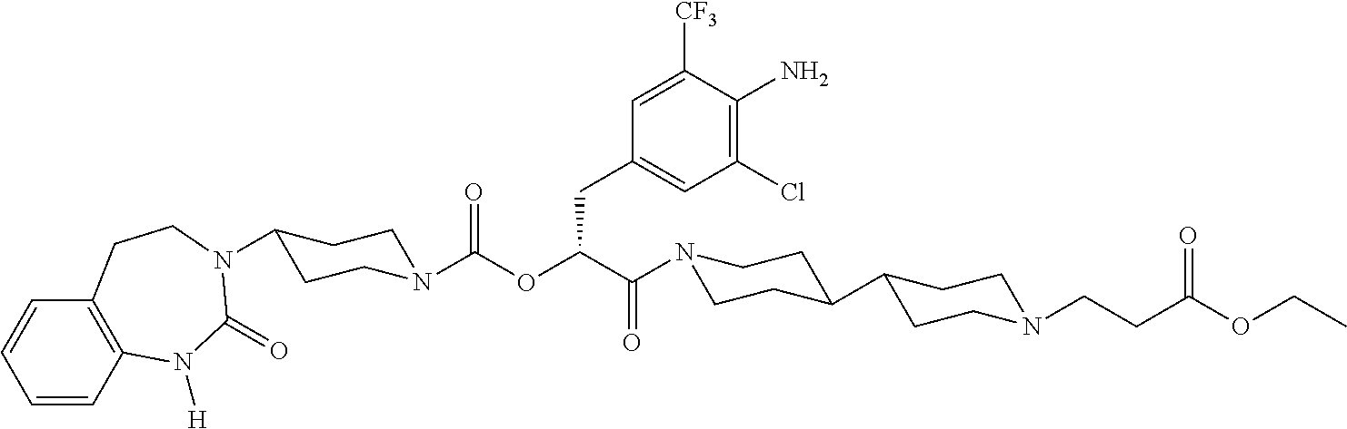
C1=CC2=C(C=C1)CCN(C1CCN(C(OC(C(=O)N3CCC(C4CCN(CCC(OCC)=O)CC4)CC3)CC3=CC(Cl)=C(N)C([CF3])=C3)=O)CC1)C(=O)N2[H]
